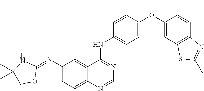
C1(N=C2NC(C)(C)CO2)=CC=C2C(=C1)C(NC1=CC=C(OC3=CC4=C(C=C3)N=C(C)S4)C(C)=C1)=NC=N2
